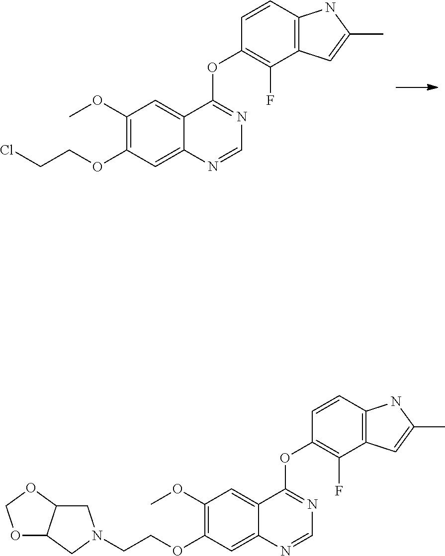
C(OC1=C(OC)C=C2C(=C1)N=CN=C2OC1=C(F)C2=C(C=C1)NC(C)=C2)CCl.C(OC1=C(OC)C=C2C(=C1)N=CN=C2OC1=C(F)C2=C(C=C1)NC(C)=C2)CN1CC2OCOC2C1
